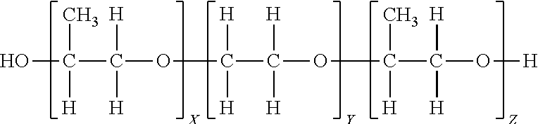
OC(C(OC(C(OC(C(O[H])([H])[H])(C)[H])([H])[H])([H])[H])([H])[H])(C)[H]
